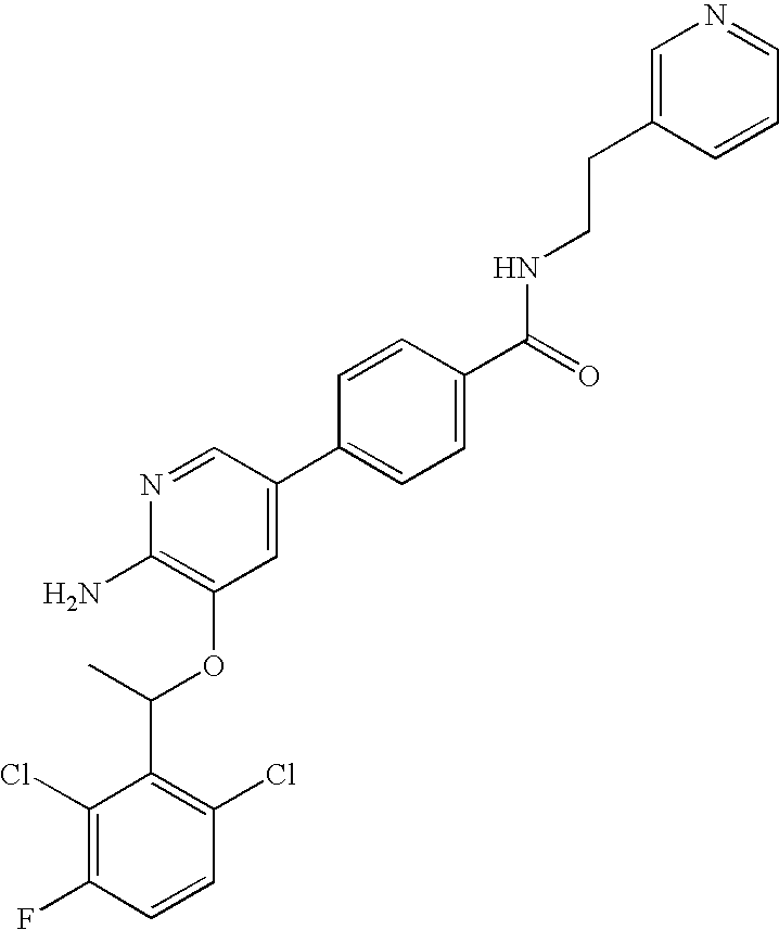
C1(Cl)=C(F)C=CC(Cl)=C1C(C)OC1=C(N)N=CC(C2=CC=C(C(=O)NCCC3=CN=CC=C3)C=C2)=C1
